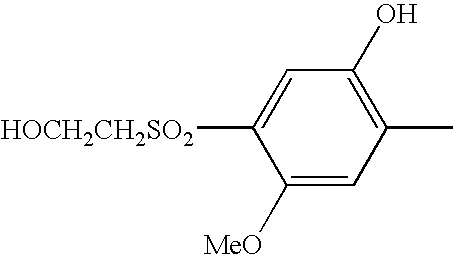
C1=C([HOCH2CH2SO2])C([MeO])=CC(C)=C1O
